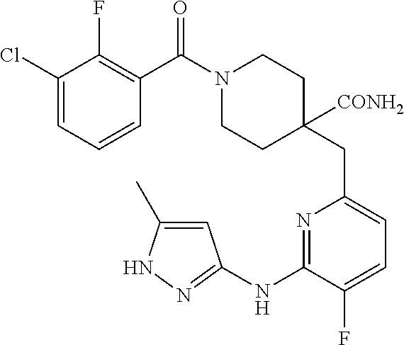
C1(Cl)=CC=CC(C(=O)N2CCC(CC3=CC=C(F)C(NC4=NNC(C)=C4)=N3)([CONH2])CC2)=C1F
